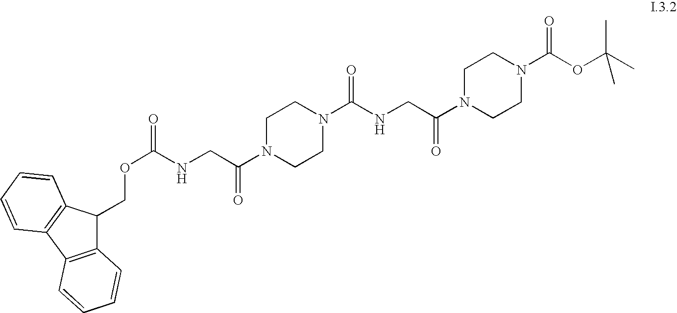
C12=C(C3=C(C1COC(=O)NCC(N1CCN(C(NCC(N4CCN(C(OC(C)(C)C)=O)CC4)=O)=O)CC1)=O)C=CC=C3)C=CC=C2
